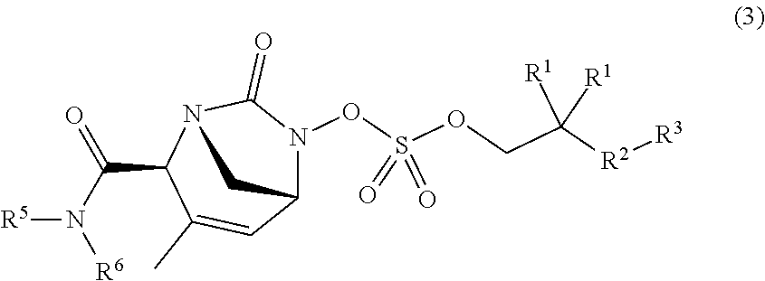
N(C(=O)C1N2C(=O)N(OS(OCC([R2][R3])([R1])[R1])(=O)=O)C(C=C1C)C2)([R6])[R5]
